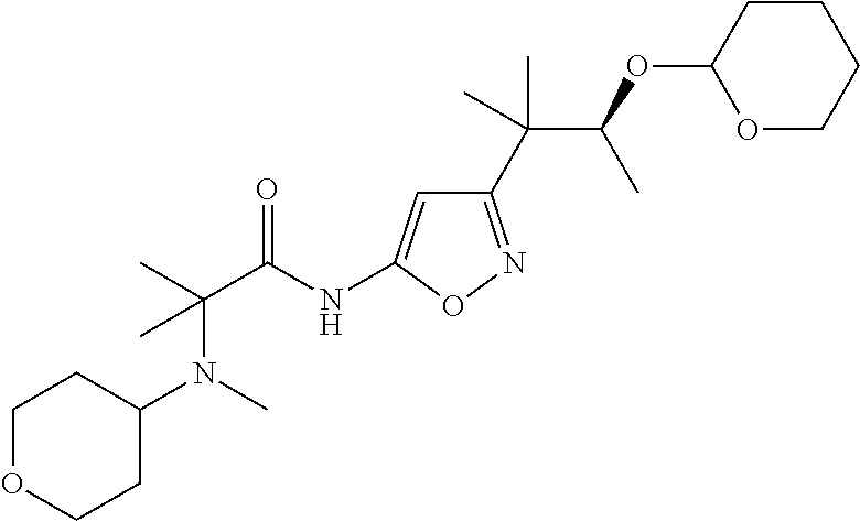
C1OCCC(N(C)C(C(NC2=CC(C(C(OC3OCCCC3)C)(C)C)=NO2)=O)(C)C)C1
